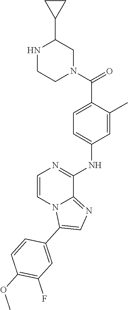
C1=C(C)C(C(=O)N2CC(C3CC3)NCC2)=CC=C1NC1=NC=CN2C1=NC=C2C1=CC(F)=C(OC)C=C1
